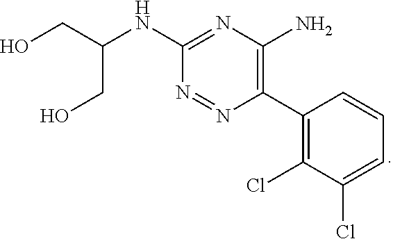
N(C1=NC(N)=C(C2=C(Cl)C(Cl)=CC=C2)N=N1)C(CO)CO
